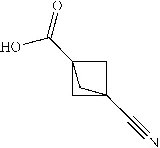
C(#N)C12CC(C(O)=O)(C1)C2
